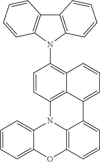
N1(C2=C3C4=C(C=C2)N2C5=C(C=CC=C5C4=CC=C3)OC3=CC=CC=C23)C2=C(C3=C1C=CC=C3)C=CC=C2
